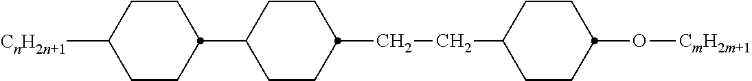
C1(C2CCC([CnH2n+1])CC2)CCC(CCC2CCC(O[CmH2m+1])CC2)CC1
